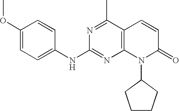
C1(NC2=NC3=C(C(C)=N2)C=CC(=O)N3C2CCCC2)=CC=C(OC)C=C1
